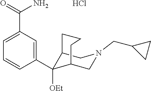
C1(C(N)=O)=CC=CC(C2([OEt])C3CN(CC4CC4)CC2CCC3)=C1.Cl
